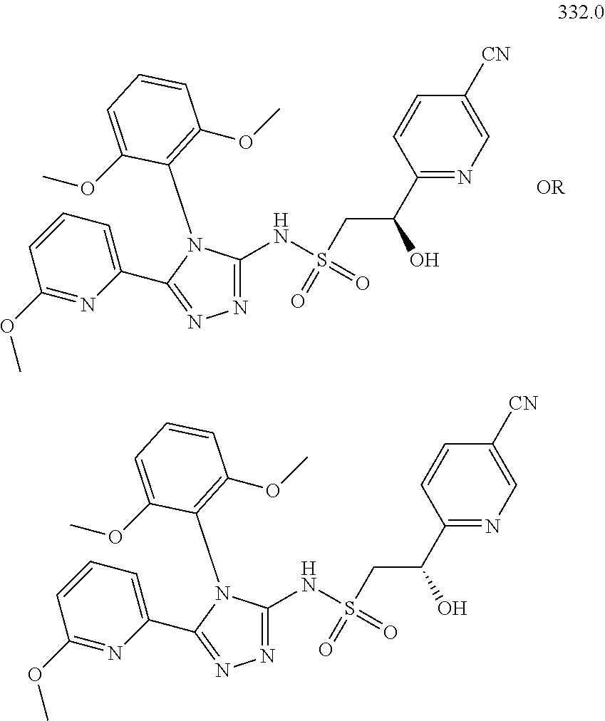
C1=CC(C(CS(NC2=NN=C(C3=CC=CC(OC)=N3)N2C2=C(OC)C=CC=C2OC)(=O)=O)O)=NC=C1[CN].C1=CC(C(CS(NC2=NN=C(C3=CC=CC(OC)=N3)N2C2=C(OC)C=CC=C2OC)(=O)=O)O)=NC=C1[CN]
